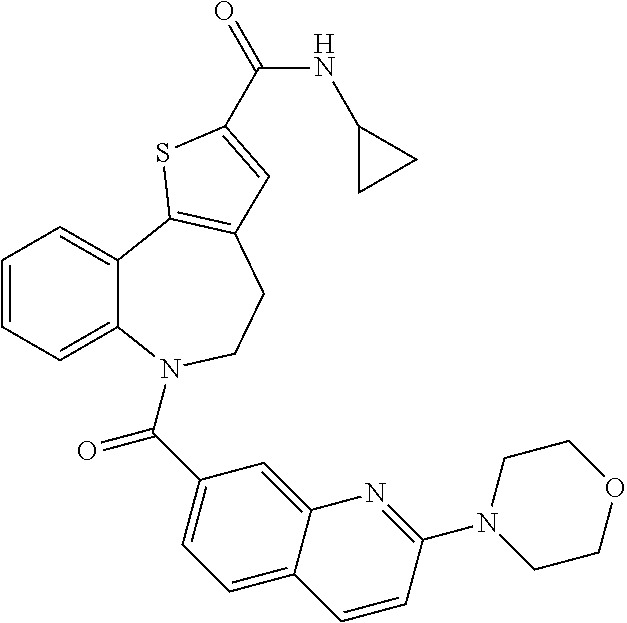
C1=CC=C2C(=C1)C1=C(CCN2C(C2=CC=C3C(=C2)N=C(N2CCOCC2)C=C3)=O)C=C(C(=O)NC2CC2)S1
